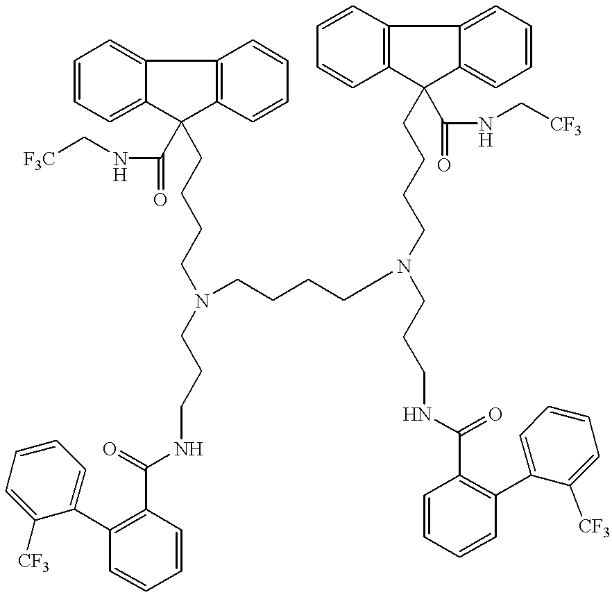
C12=C(C=CC=C1)C(C(NC[F3C])=O)(CCCCN(CCCNC(C1=C(C3=CC=CC=C3[CF3])C=CC=C1)=O)CCCCN(CCCCC1(C(NC[CF3])=O)C3=C(C=CC=C3)C3=CC=CC=C31)CCCNC(=O)C1=C(C3=CC=CC=C3[CF3])C=CC=C1)C1=CC=CC=C21
